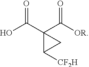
OC(C1(C([OR])=O)C([CF2H])C1)=O
